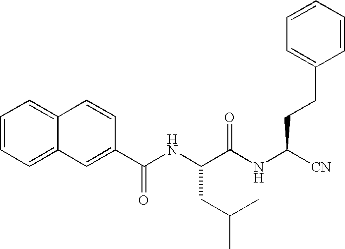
C1=CC=C2C(=C1)C=CC(C(NC(C(NC([CN])CCC1=CC=CC=C1)=O)CC(C)C)=O)=C2
